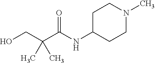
N1(C)CCC(NC(C(CO)(C)C)=O)CC1
